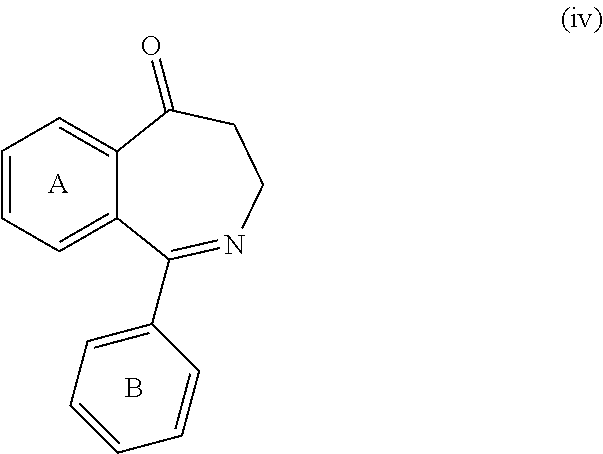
[A].B.C1=CC=C2C(=C1)C(=O)CCN=C2C1=CC=CC=C1
